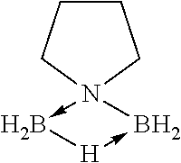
C1CCN2(->B[H]->B2)C1
